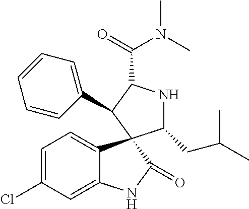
C1=C(Cl)C=C2C(=C1)C1(C(=O)N2)C(CC(C)C)NC(C(=O)N(C)C)C1C1=CC=CC=C1
